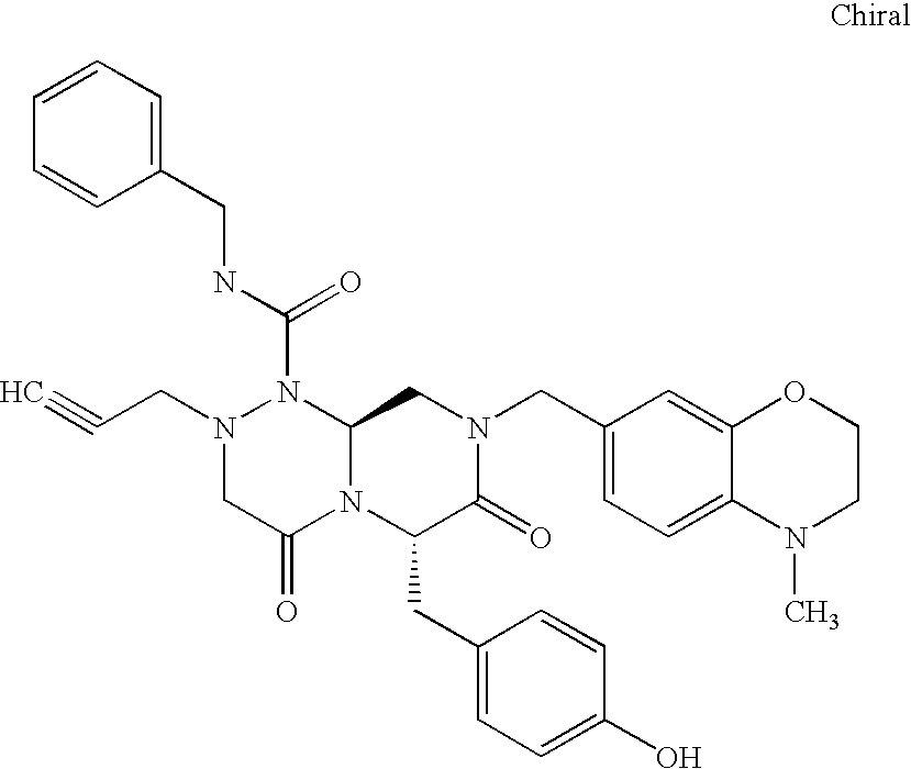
C1=CC=C(CNC(N2N(CC#C)CC(=O)N3C2CN(CC2=CC=C4C(=C2)OCCN4C)C(=O)C3CC2=CC=C(O)C=C2)=O)C=C1
